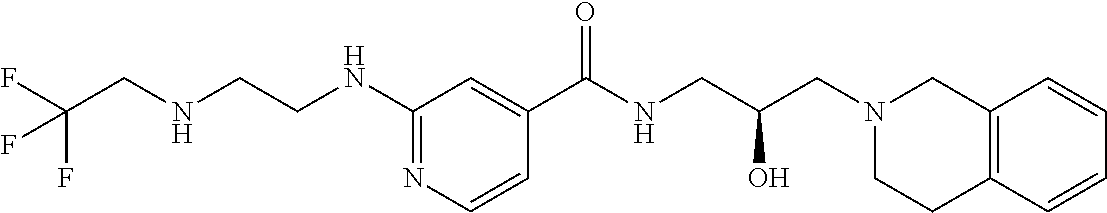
C1(C(NCC(CN2CC3=C(CC2)C=CC=C3)O)=O)=CC(NCCNCC(F)(F)F)=NC=C1
